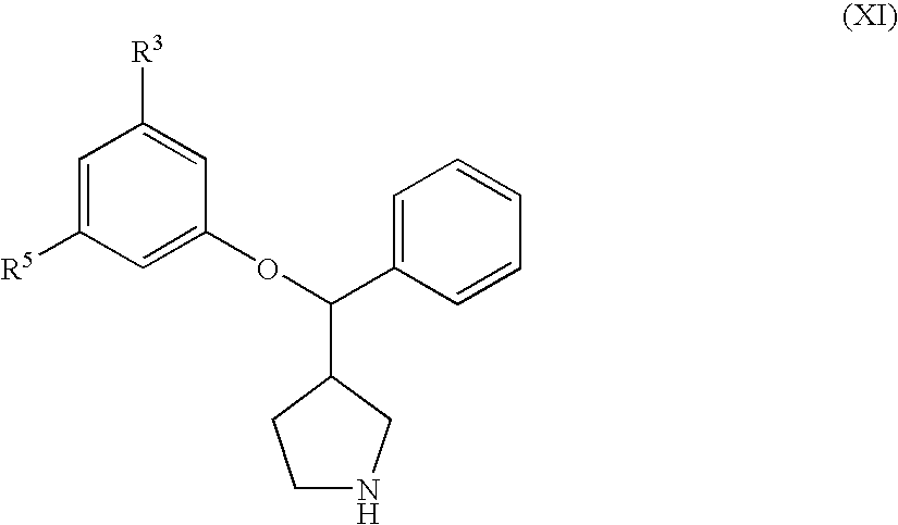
C1=C([R5])C=C(OC(C2CCNC2)C2=CC=CC=C2)C=C1[R3]
